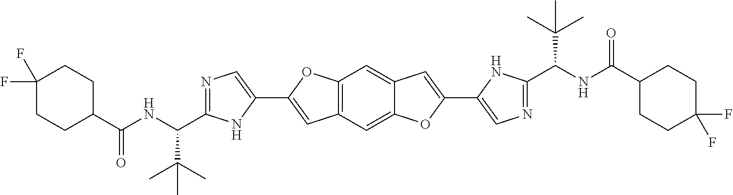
N1=C(C(NC(C2CCC(F)(F)CC2)=O)C(C)(C)C)NC(C2=CC3=C(C=C4C(=C3)OC(C3=CN=C(C(NC(C5CCC(F)(F)CC5)=O)C(C)(C)C)N3)=C4)O2)=C1
